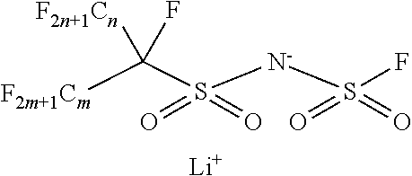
C(S([N-]S(=O)(=O)F)(=O)=O)([F2m+1Cm])(F)[F2n+1Cn].[Li]
